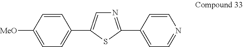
N1=C(C2=CC=NC=C2)SC(C2=CC=C([MeO])C=C2)=C1
